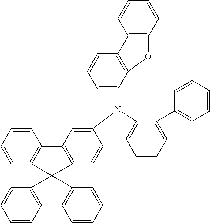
C1=CC=C(N(C2=CC3=C(C=C2)C2(C4=C3C=CC=C4)C3=C(C=CC=C3)C3=C2C=CC=C3)C2=CC=CC3=C2OC2=C3C=CC=C2)C(C2=CC=CC=C2)=C1
